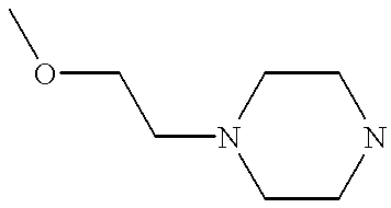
C1CNCCN1CCOC
